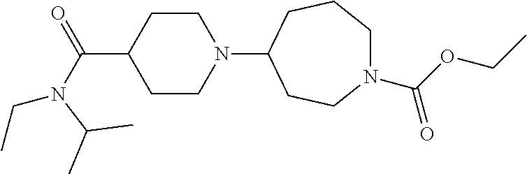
C1CN(C2CCN(C(OCC)=O)CCC2)CCC1C(=O)N(CC)C(C)C
